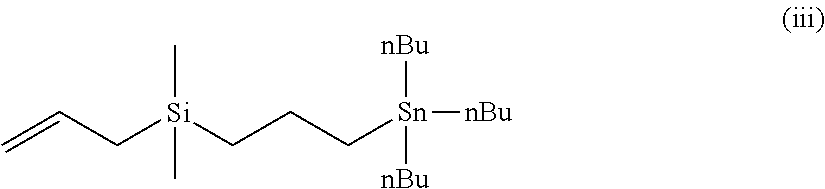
C=CC[Si](CCC[Sn]([nBu])([nBu])[nBu])(C)C
